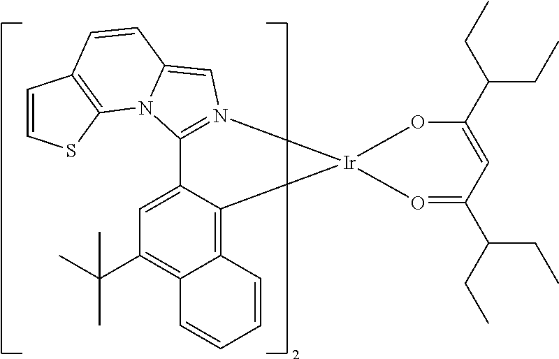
C12=CC(C(C)(C)C)=C3C(=C1[Ir]1(OC(C(CC)CC)=CC(C(CC)CC)=O1)N1=C2N2C4=C(C=CS4)C=CC2=C1)C=CC=C3
